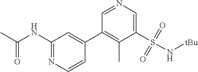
C1(NC(C)=O)=NC=CC(C2=C(C)C(S(N[tBu])(=O)=O)=CN=C2)=C1
